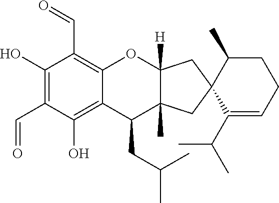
C1(O)=C(C=O)C(O)=C2C(=C1C=O)OC1([H])C(C)(C2CC(C)C)CC2(C1)C(C(C)C)=CCCC2C
